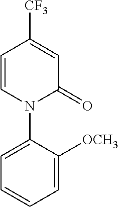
C1=CC([CF3])=CC(=O)N1C1=CC=CC=C1[OCH3]
